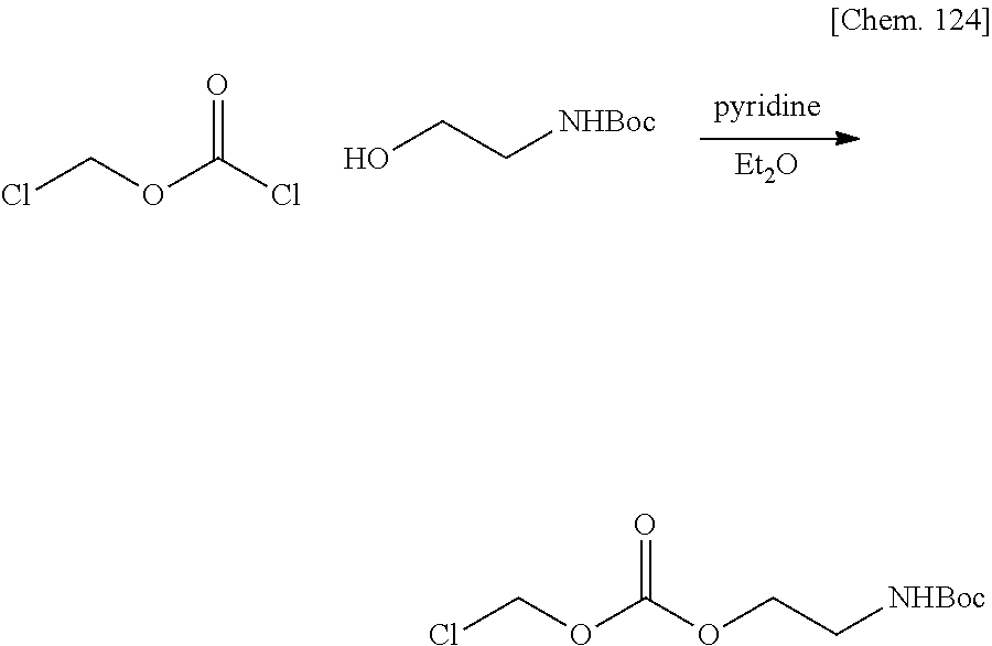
[pyridine].[Et2O].OCC[NHBoc].ClCOC(Cl)=O.ClCOC(OCC[NHBoc])=O
